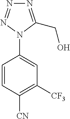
C1=CC([CN])=C([CF3])C=C1N1C(CO)=NN=N1
